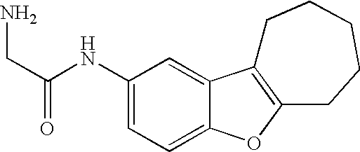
C1(NC(CN)=O)=CC=C2C(=C1)C1=C(O2)CCCCC1
